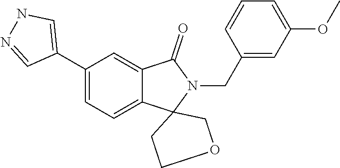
C1(C2=CNN=C2)=CC=C2C(=C1)C(=O)N(CC1=CC(OC)=CC=C1)C21CCOC1
